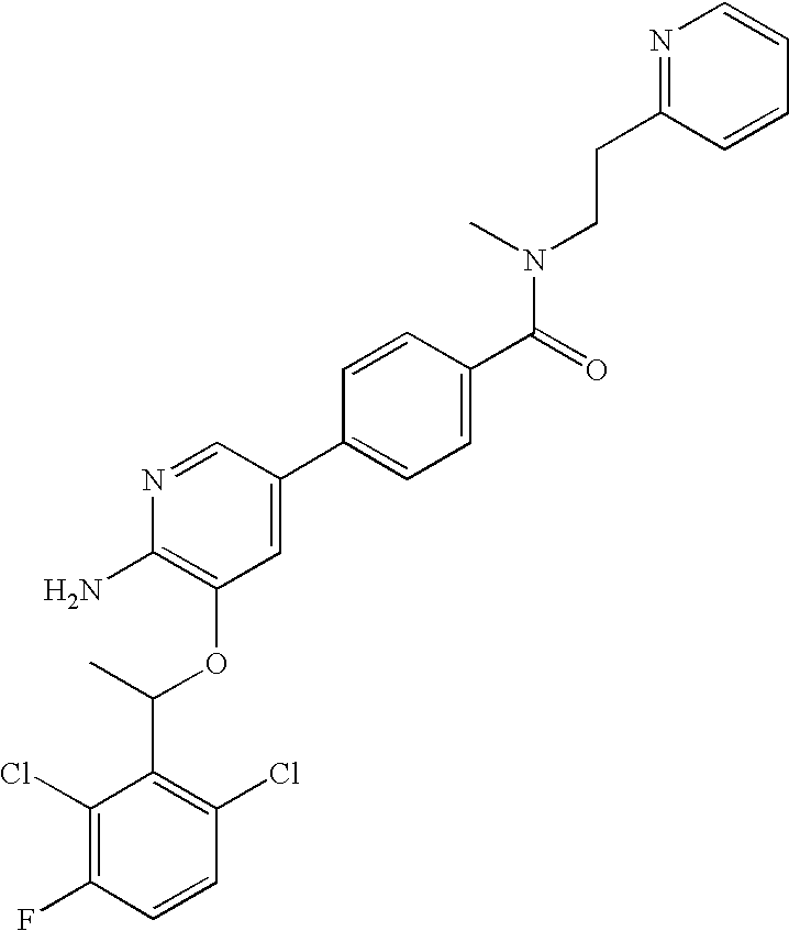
C1(Cl)=C(F)C=CC(Cl)=C1C(C)OC1=C(N)N=CC(C2=CC=C(C(=O)N(CCC3=NC=CC=C3)C)C=C2)=C1
